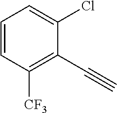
C1=CC([CF3])=C(C#C)C(Cl)=C1
